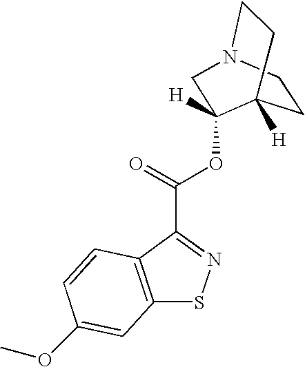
C12=C(C(C(=O)OC3([H])C4([H])CCN(C3)CC4)=NS1)C=CC(OC)=C2
